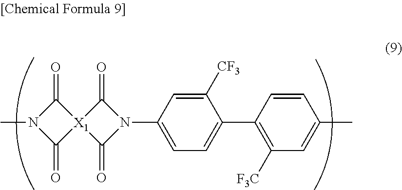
[X1]12(C(=O)N(C)C1=O)C(=O)N(C1=CC=C(C3=C([F3C])C=C(C)C=C3)C([CF3])=C1)C2=O
